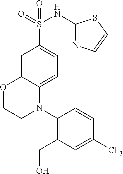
C1=C2C(=CC=C1S(=O)(NC1=NC=CS1)=O)N(C1=C(CO)C=C([CF3])C=C1)CCO2
